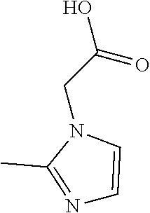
C1(C)=NC=CN1CC(O)=O
